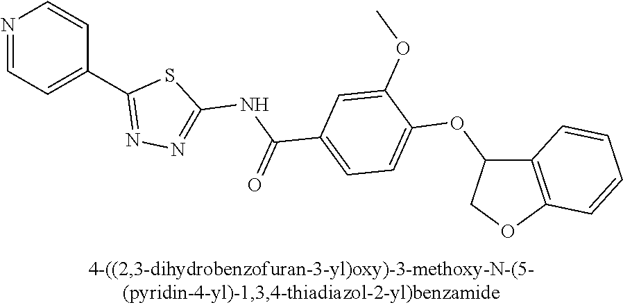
N1=CC=C(C2=NN=C(NC(C3=CC=C(OC4C5=C(OC4)C=CC=C5)C(OC)=C3)=O)S2)C=C1
